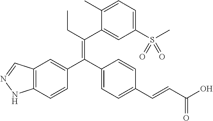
C12=C(C=CC(C(C3=CC=C(C=CC(O)=O)C=C3)=C(CC)C3=CC(S(C)(=O)=O)=CC=C3C)=C1)NN=C2
